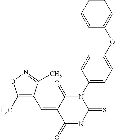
C1=CC=CC(OC2=CC=C(N3C(=O)C(=CC4=C(C)ON=C4C)C(=O)NC3=S)C=C2)=C1
